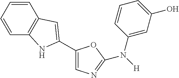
C1(C2=CC3=C(C=CC=C3)N2)=CN=C(N([H])C2=CC(O)=CC=C2)O1
